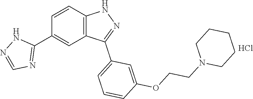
C1=CC2=C(C=C1C1=NC=NN1)C(C1=CC=CC(OCCN3CCCCC3)=C1)=NN2.Cl
